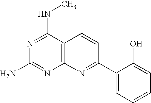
C12=C(C(NC)=NC(N)=N1)C=CC(C1=CC=CC=C1O)=N2
